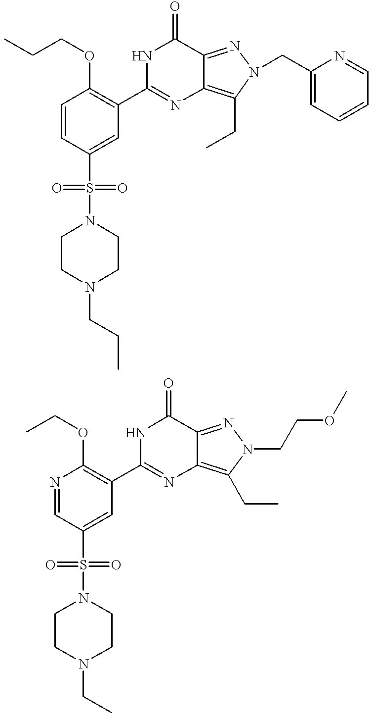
C1=CC(S(=O)(=O)N2CCN(CCC)CC2)=CC(C2=NC3=C(CC)N(CC4=CC=CC=N4)N=C3C(=O)N2)=C1OCCC.N1=CC(S(=O)(=O)N2CCN(CC)CC2)=CC(C2=NC3=C(CC)N(CCOC)N=C3C(=O)N2)=C1OCC
